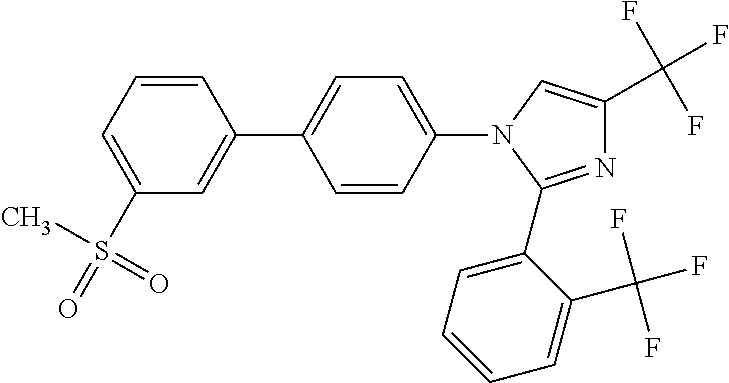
C1=CC=C(S(C)(=O)=O)C=C1C1=CC=C(N2C=C(C(F)(F)F)N=C2C2=CC=CC=C2C(F)(F)F)C=C1
